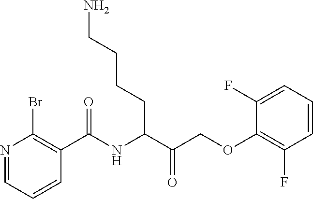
N1=CC=CC(C(NC(C(COC2=C(F)C=CC=C2F)=O)CCCCN)=O)=C1Br
